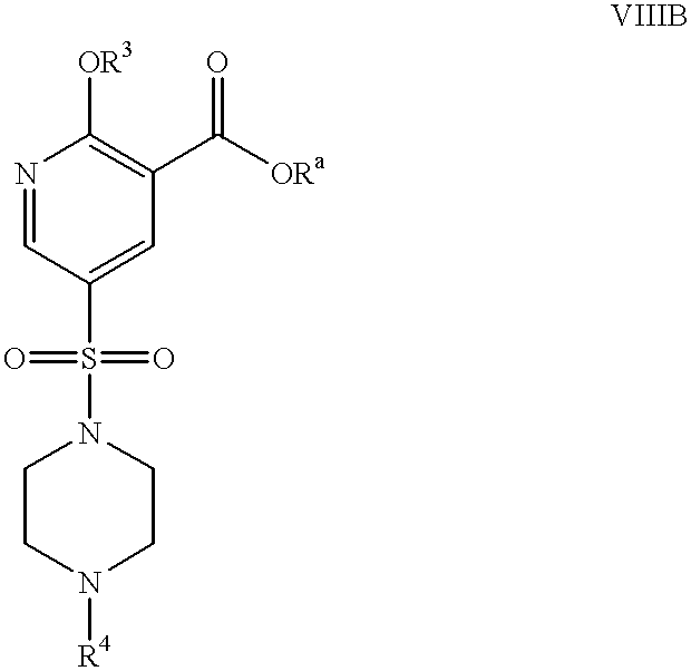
N1=CC(S(=O)(N2CCN([R4])CC2)=O)=CC(C([ORa])=O)=C1[OR3]
